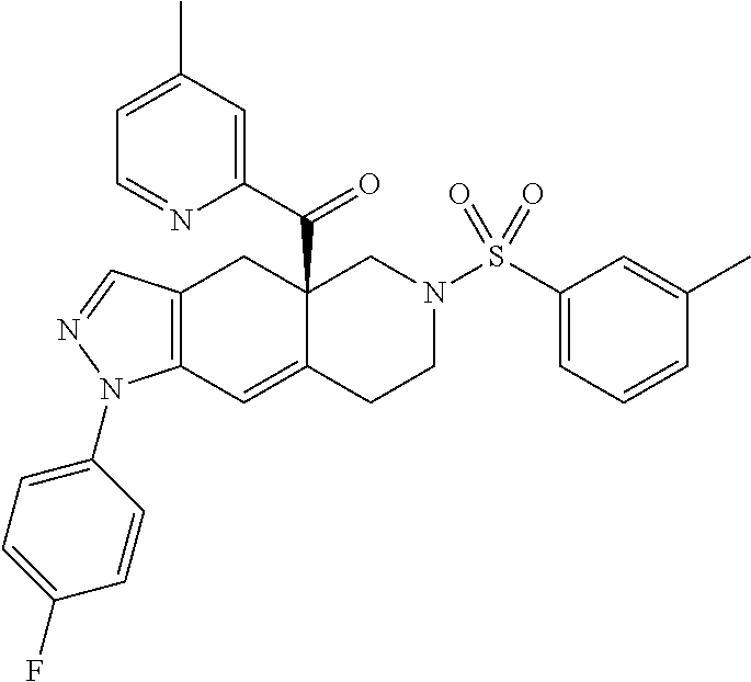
C12=C(C=C3C(C(=O)C4=CC(C)=CC=N4)(C1)CN(S(=O)(C1=CC=CC(C)=C1)=O)CC3)N(C1=CC=C(F)C=C1)N=C2
